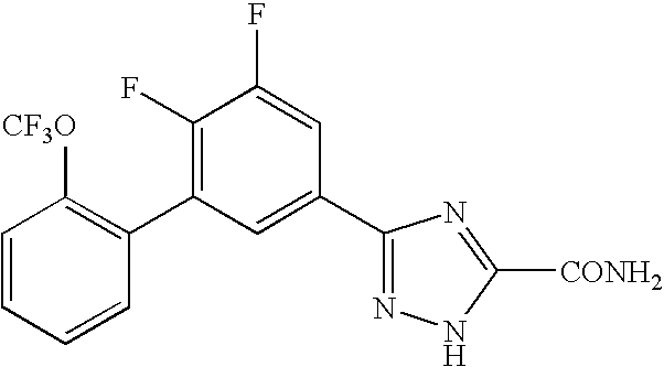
C1(C2=C(F)C(F)=CC(C3=NNC([CONH2])=N3)=C2)=C([CF3O])C=CC=C1
